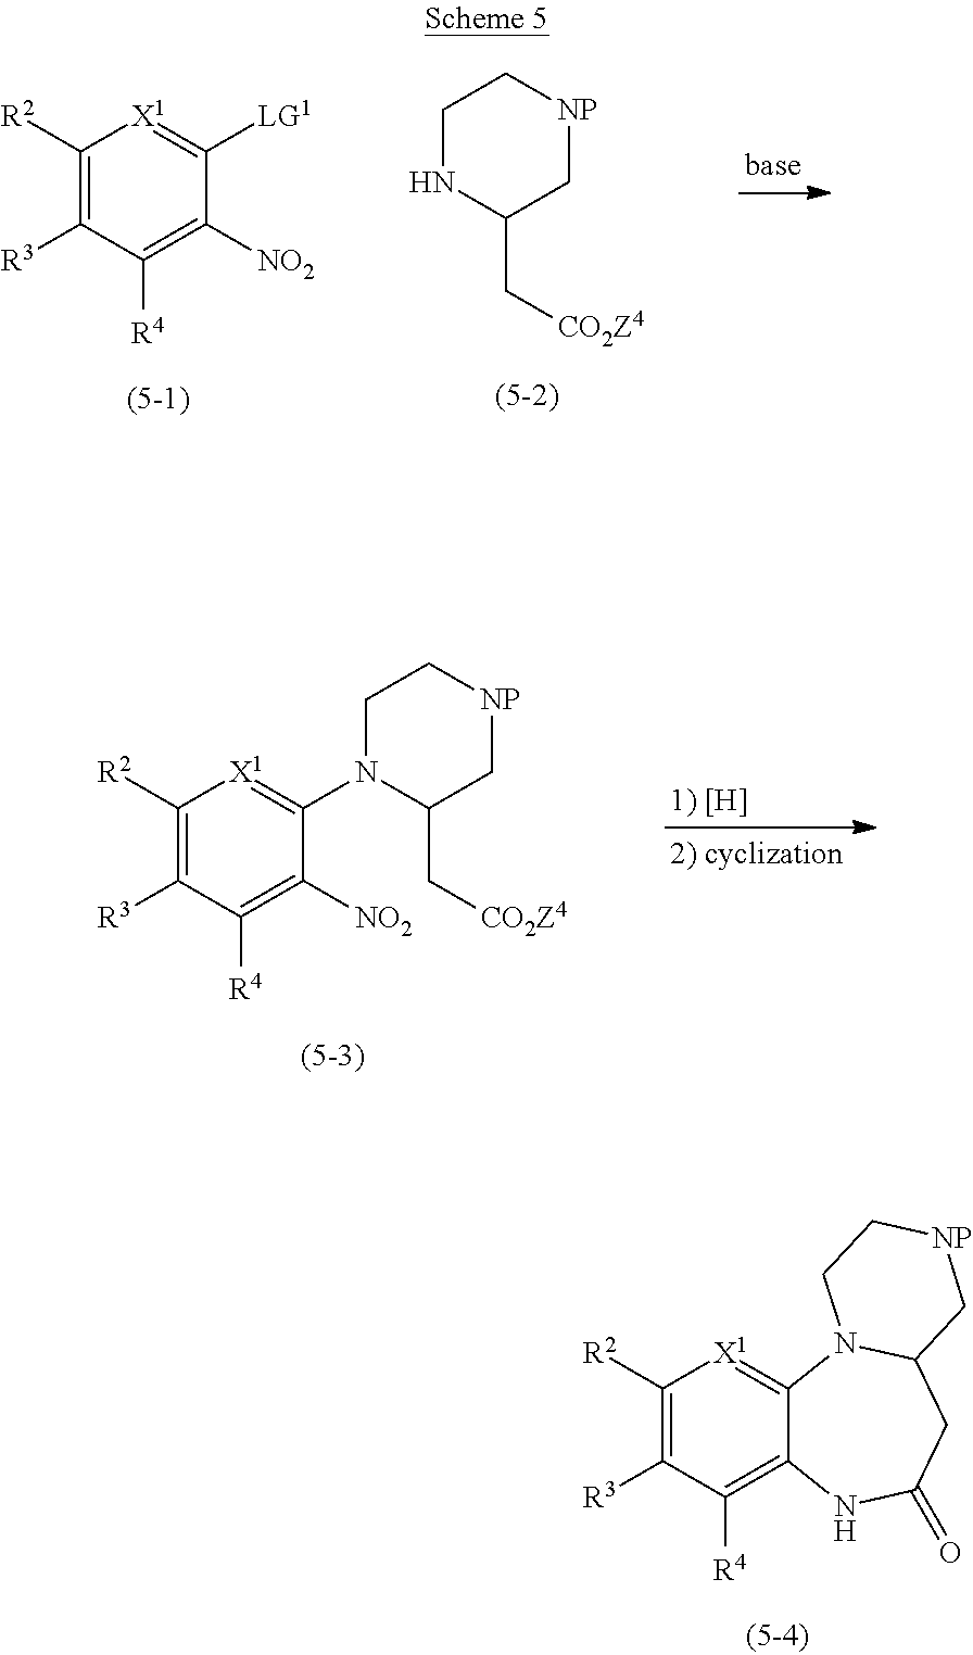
C1([R2])=C([R3])C([R4])=C([NO2])C([LG1])=[X1]1.C1NC(C[CO2Z4])C[NP]C1.C1([R2])=C([R3])C([R4])=C([NO2])C(N2CC[NP]CC2C[CO2Z4])=[X1]1.C1([R2])=C([R3])C([R4])=C2C(=[X1]1)N1C(CC(=O)N2)C[NP]CC1
